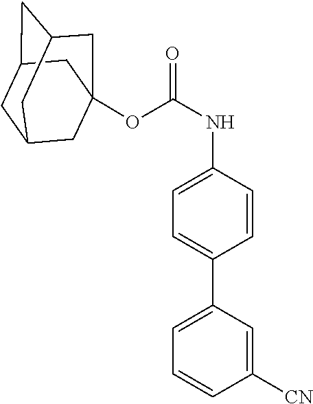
O(C(NC1=CC=C(C2=CC=CC([CN])=C2)C=C1)=O)C12CC3CC(CC(C1)C3)C2
